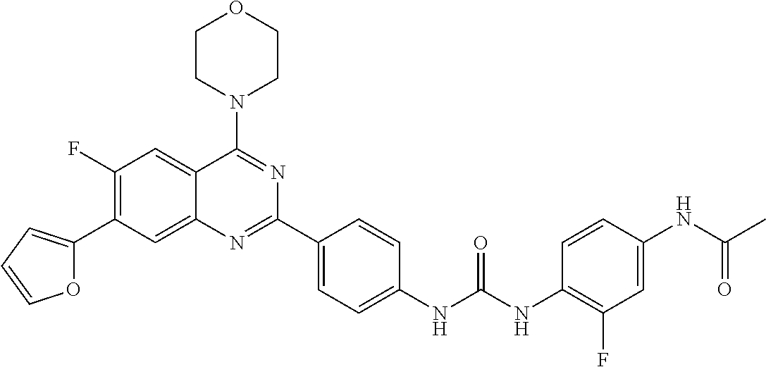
C1(F)=C(C2=CC=CO2)C=C2C(=C1)C(N1CCOCC1)=NC(C1=CC=C(NC(NC3=C(F)C=C(NC(C)=O)C=C3)=O)C=C1)=N2
